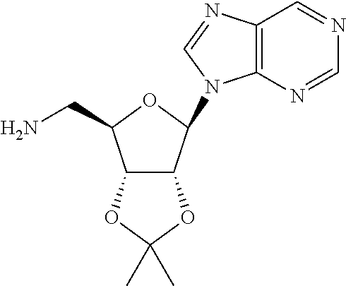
C12=C(N=CN=C1)N(C1OC(CN)C3C1OC(C)(C)O3)C=N2
